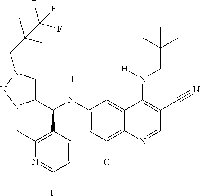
C1(N(C(C2=CN(CC(C)(C)C(F)(F)F)NN2)C2=C(C)N=C(F)C=C2)[H])=CC(Cl)=C2C(=C1)C(N(CC(C)(C)C)[H])=C(C#N)C=N2
